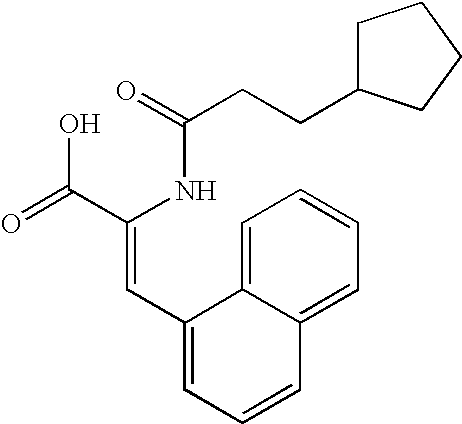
C(=O)(NC(C(=O)O)=CC1=CC=CC2=CC=CC=C12)CCC1CCCC1
